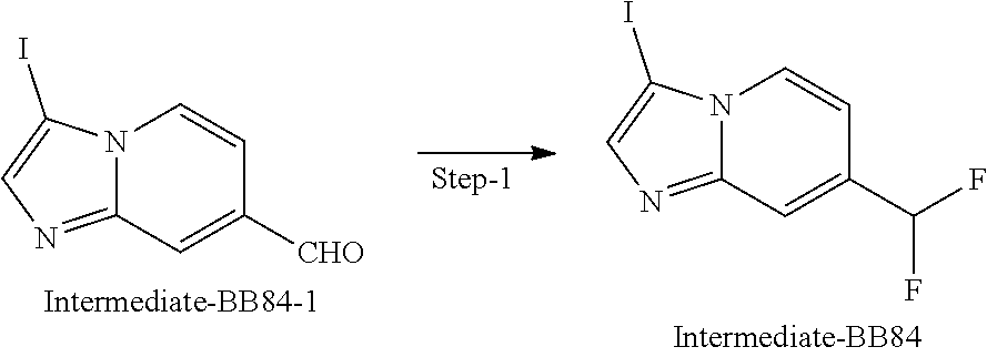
C12=NC=C(I)N1C=CC([CHO])=C2.C1=C(C(F)F)C=CN2C1=NC=C2I
